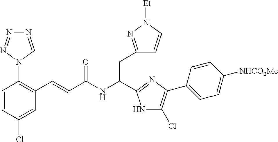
C(NC(CC1=NN([Et])C=C1)C1=NC(C2=CC=C([NHCO2Me])C=C2)=C(Cl)N1)(=O)C=CC1=C(N2N=NN=C2)C=CC(Cl)=C1
